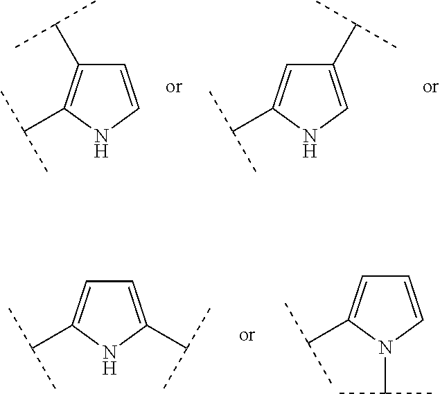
C1=CNC(C(C)C)=C1C(C)C.C(C)(C)C1=CNC(C(C)C)=C1.C1=C(C(C)C)NC(C(C)C)=C1.C1=CN(C(C)C)C(C(C)C)=C1
